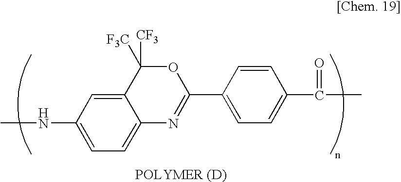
CNC1=CC=C2C(=C1)C([F3C])([CF3])OC(C1=CC=C(C(C)=O)C=C1)=N2
